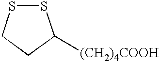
S1SCCC1[(CH2)4COOH]
